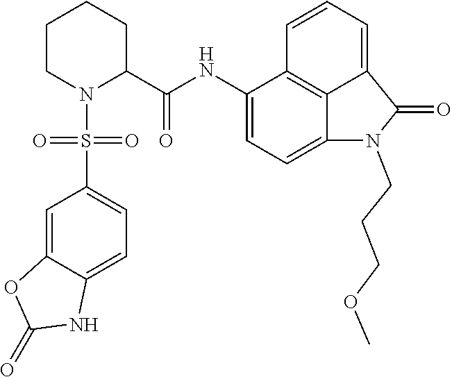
C1(NC(C2CCCCN2S(C2=CC=C3C(=C2)OC(=O)N3)(=O)=O)=O)=CC=C2C3=C1C=CC=C3C(=O)N2CCCOC
